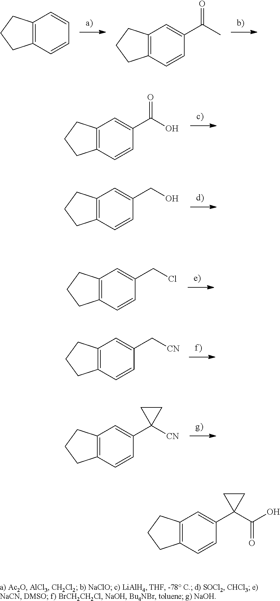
C12=C(C=CC=C1)CCC2.C12=C(C=CC(C(C)=O)=C1)CCC2.C12=C(C=CC(C(O)=O)=C1)CCC2.C12=C(C=CC(CO)=C1)CCC2.C12=C(C=CC(CCl)=C1)CCC2.C12=C(C=CC(C[CN])=C1)CCC2.C12=C(C=CC(C3([CN])CC3)=C1)CCC2.C12=C(C=CC(C3(C(=O)O)CC3)=C1)CCC2
